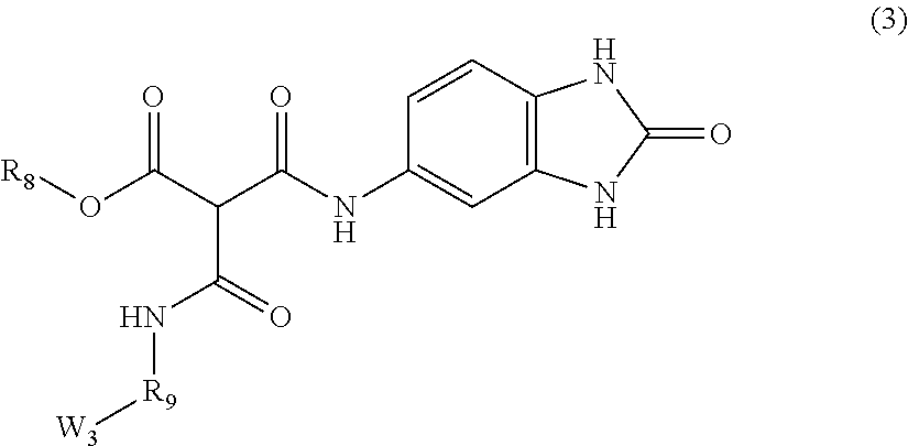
[R8]OC(C(C(NC1=CC2=C(C=C1)NC(=O)N2)=O)C(=O)N[R9][W3])=O
